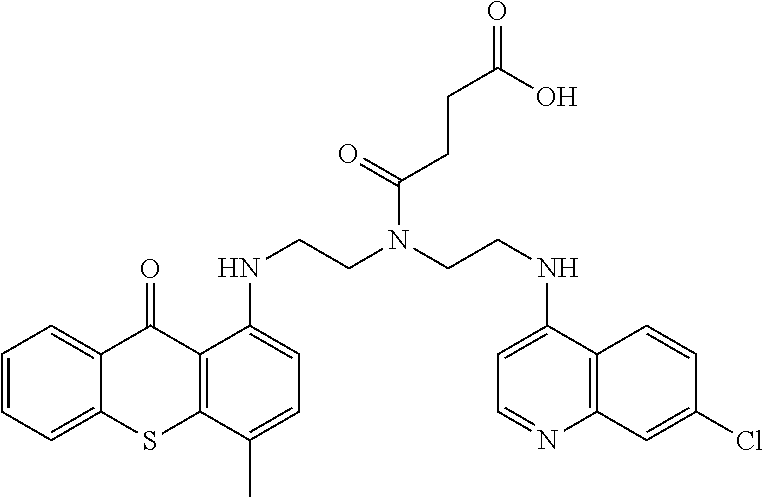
C1=CC=C2C(=C1)C(=O)C1=C(S2)C(C)=CC=C1NCCN(CCNC1=CC=NC2=C1C=CC(Cl)=C2)C(CCC(=O)O)=O
